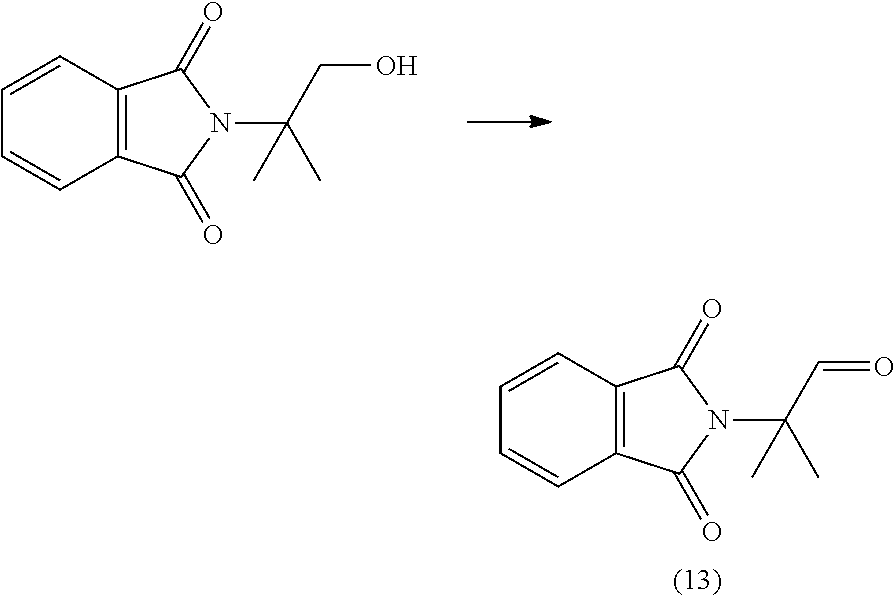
C1=CC2=C(C=C1)C(=O)N(C(CO)(C)C)C2=O.C1=CC2=C(C=C1)C(=O)N(C(C=O)(C)C)C2=O
